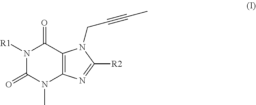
N1([R1])C(=O)N(C)C2=C(C1=O)N(CC#CC)C([R2])=N2
